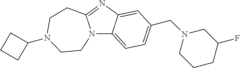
N12C3=CC=C(CN4CCCC(F)C4)C=C3N=C1CCN(C1CCC1)CC2
